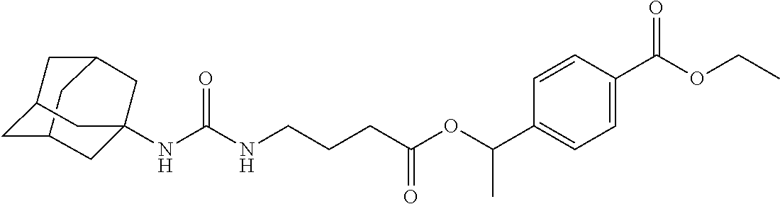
C12CC3CC(C1)CC(NC(NCCCC(OC(C1=CC=C(C(OCC)=O)C=C1)C)=O)=O)(C3)C2
